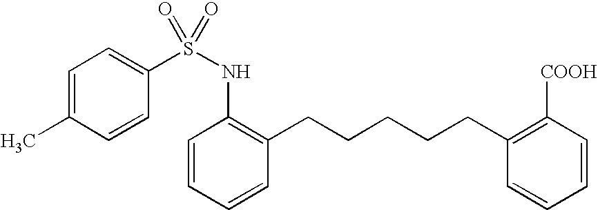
C1=C(C)C=CC(S(=O)(NC2=C(CCCCCC3=C([COOH])C=CC=C3)C=CC=C2)=O)=C1
